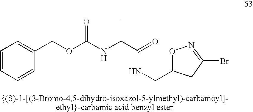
C1=CC=CC(COC(NC(C(=O)NCC2ON=C(Br)C2)C)=O)=C1
